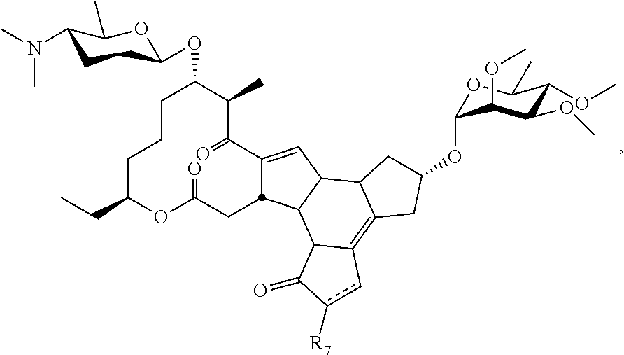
C1CCC(CC)OC(=O)CC2C(=CC3C2C2C(=C4C3CC(OC3OC(C)C(OC)C(OC)C3OC)C4)cc([R7])C2=O)C(=O)C(C)C1OC1CCC(N(C)C)C(C)O1
